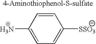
C1=C(N)C=CC([SSO3])=C1
